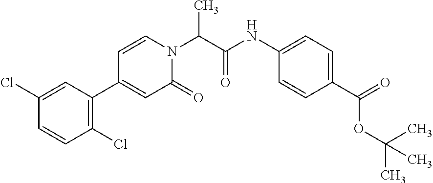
C1(Cl)=C(C2=CC(=O)N(C(C(NC3=CC=C(C(OC(C)(C)C)=O)C=C3)=O)C)C=C2)C=C(Cl)C=C1
